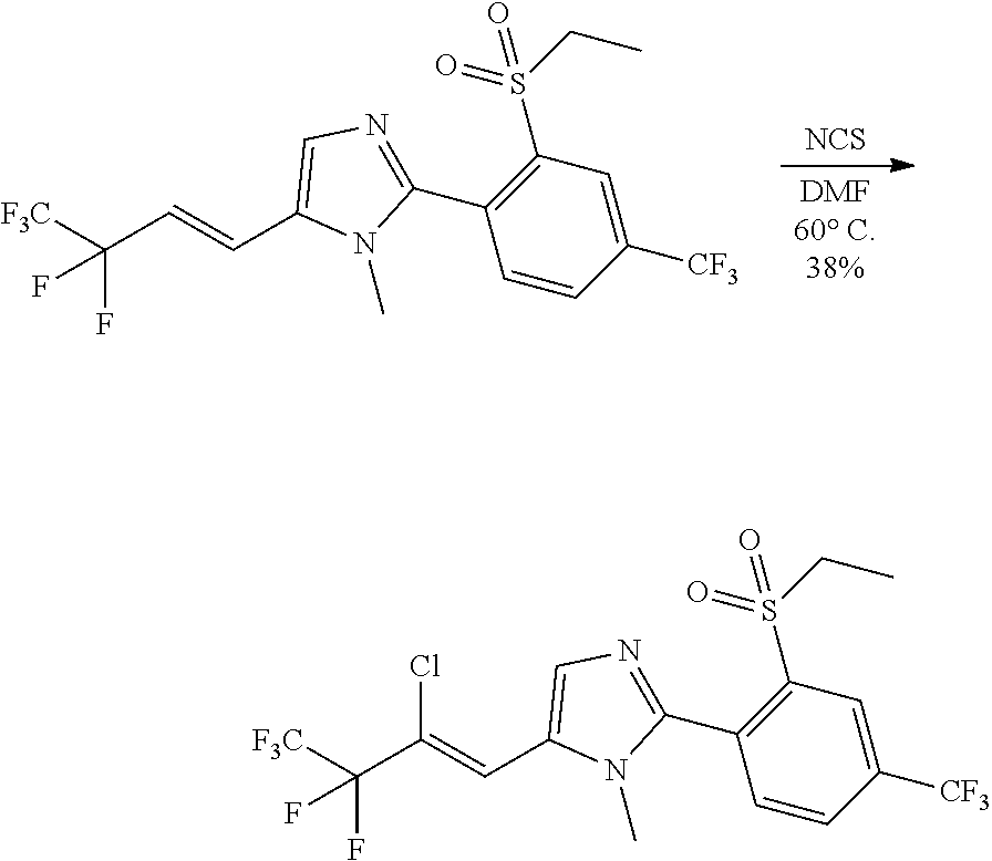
[NCS].[DMF60 C.38%].C1=CC([CF3])=CC(S(CC)(=O)=O)=C1C1=NC=C(C=CC([F3C])(F)F)N1C.C1=CC([CF3])=CC(S(CC)(=O)=O)=C1C1=NC=C(C=C(C([F3C])(F)F)Cl)N1C
